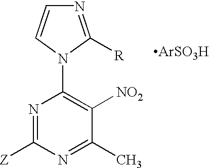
N1=C([R])N(C2=C([NO2])C(C)=NC([Z])=N2)C=C1.[ArSO3H]
